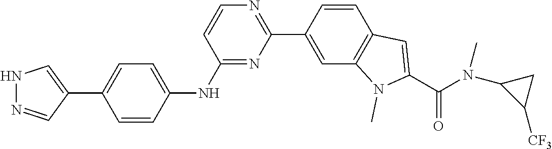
N1N=CC(C2=CC=C(NC3=NC(C4=CC5=C(C=C4)C=C(C(N(C4C([CF3])C4)C)=O)N5C)=NC=C3)C=C2)=C1
